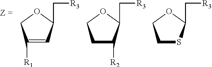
C1([R1])=CC(C[R3])OC1.C1C([R2])C(C[R3])OC1.C1SC(C[R3])OC1
